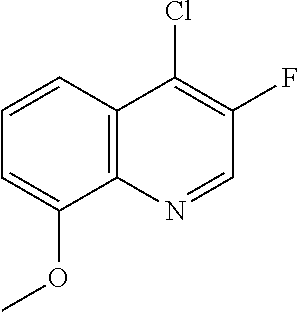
C1=CC2=C(C(OC)=C1)N=CC(F)=C2Cl
